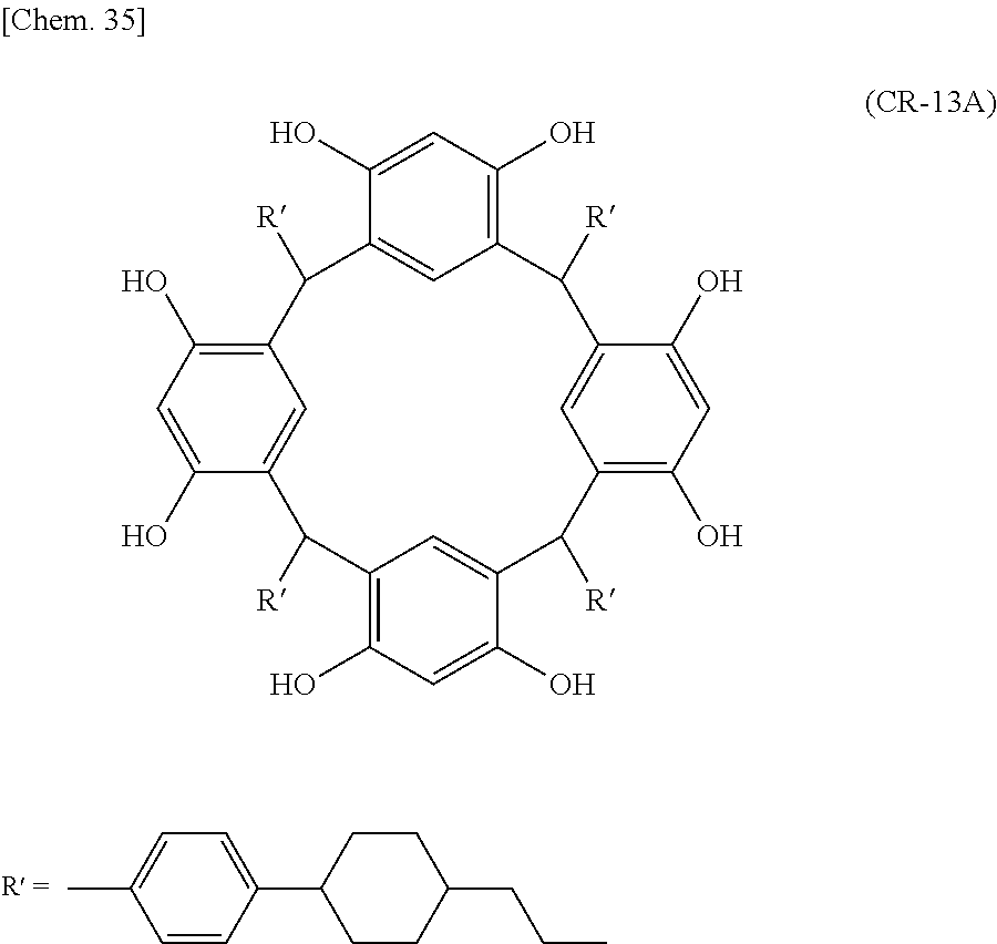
CC1=CC=C(C2CCC(CCC)CC2)C=C1.C1(O)=CC(O)=C2C=C1C([R])C1=C(O)C=C(O)C(=C1)C([R])C1=C(O)C=C(O)C(=C1)C([R])C1=C(O)C=C(O)C(=C1)C2[R]
